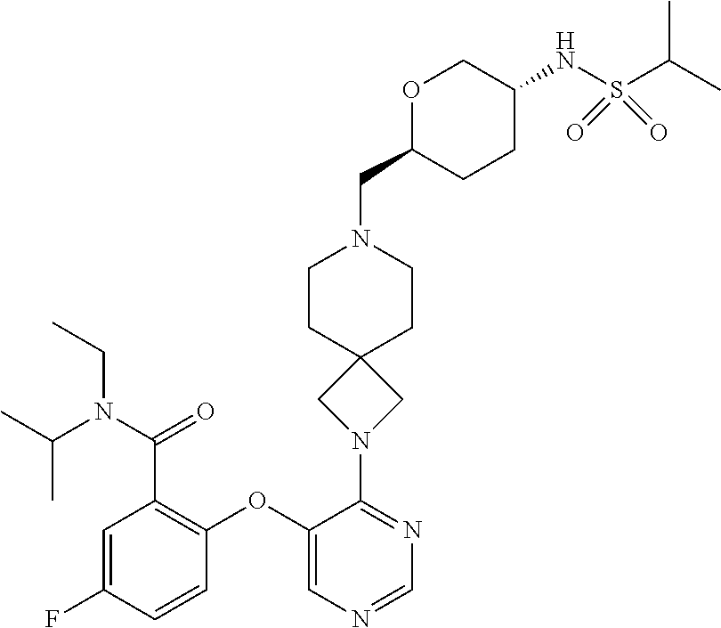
C1=C(F)C=CC(OC2=CN=CN=C2N2CC3(C2)CCN(CC2CCC(NS(C(C)C)(=O)=O)CO2)CC3)=C1C(N(CC)C(C)C)=O
